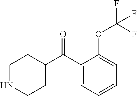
C1NCCC(C(C2=CC=CC=C2OC(F)(F)F)=O)C1
